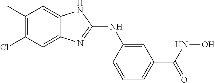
C1(C)=C(Cl)C=C2C(=C1)NC(NC1=CC(C(=O)NO)=CC=C1)=N2
